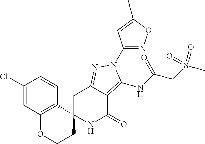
C1C2=NN(C3=NOC(C)=C3)C(NC(CS(C)(=O)=O)=O)=C2C(=O)NC12CCOC1=C2C=CC(Cl)=C1
